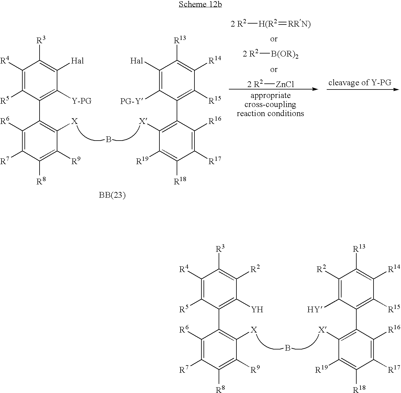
C1([R6])=C([R7])C([R8])=C([R9])C([X])=C1C1=C([Y])C([R2])=C([R3])C([R4])=C1[R5].C1([X])=C(C2=C([R15])C([R14])=C([R13])C([R2])=C2[HY])C([R16])=C([R17])C([R18])=C1[R19].B.C1([R6])=C([R7])C([R8])=C([R9])C([X])=C1C1=C([Y-PG])C([Hal])=C([R3])C([R4])=C1[R5].C1([X])=C(C2=C([R15])C([R14])=C([R13])C([Hal])=C2[PG-Y])C([R16])=C([R17])C([R18])=C1[R19].B.[2 R2][H(R2]=[RRN)].[2 R2][B(OR)2].[2 R2][ZnCl]
